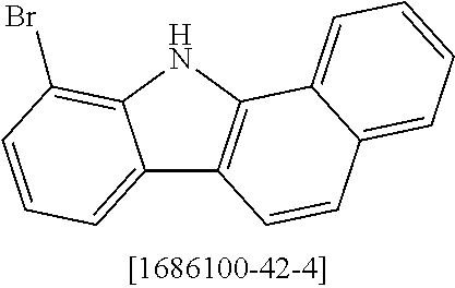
C12=CC=CC(Br)=C1NC1=C2C=CC2=CC=CC=C12
